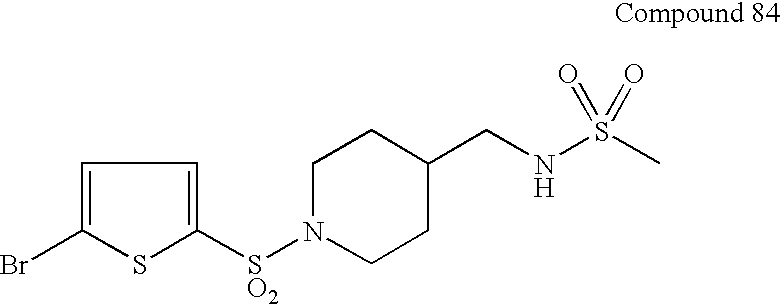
C1N([SO2]C2=CC=C(Br)S2)CCC(CNS(C)(=O)=O)C1
